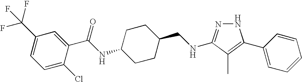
C1(C(F)(F)F)=CC=C(Cl)C(C(NC2CCC(CNC3=NNC(C4=CC=CC=C4)=C3C)CC2)=O)=C1
